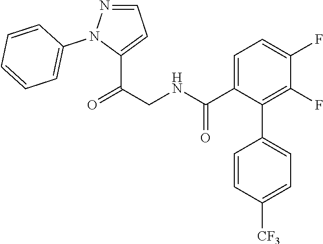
C1=C(C(NCC(=O)C2=CC=NN2C2=CC=CC=C2)=O)C(C2=CC=C([CF3])C=C2)=C(F)C(F)=C1
